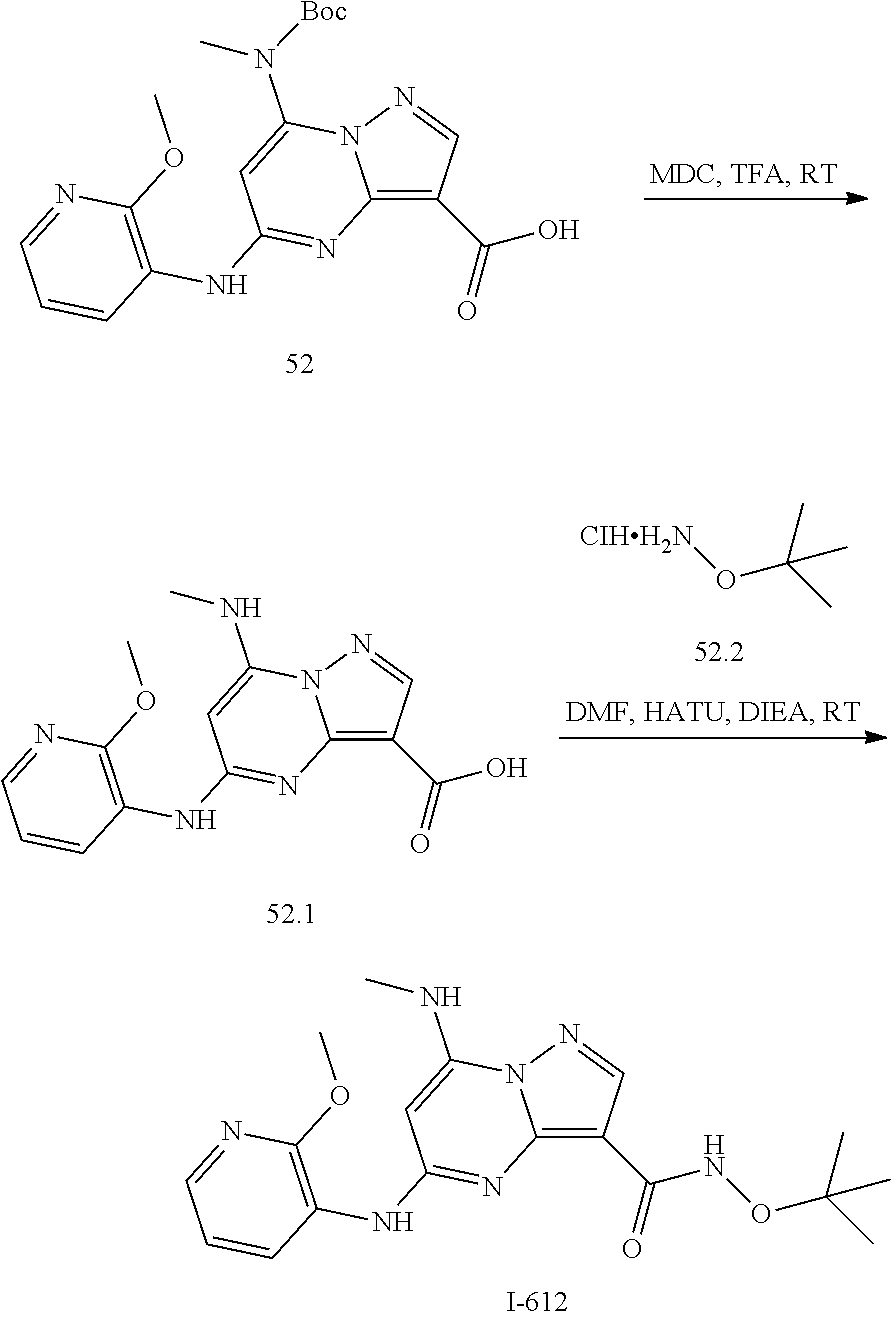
C12=C(C(=O)O)C=NN1C(N(C)[Boc])=CC(NC1=C(OC)N=CC=C1)=N2.C12=C(C(=O)O)C=NN1C(NC)=CC(NC1=C(OC)N=CC=C1)=N2.O(C(C)(C)C)[CIHH2N].C12=C(C(=O)NOC(C)(C)C)C=NN1C(NC)=CC(NC1=C(OC)N=CC=C1)=N2
